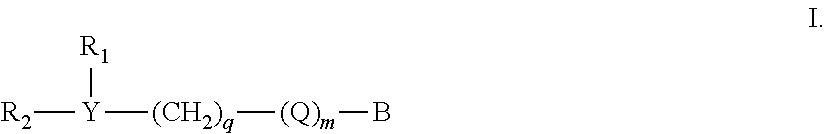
[R2][Y]([(CH2)q][(Q)m]B)[R1]
